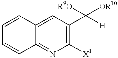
C12=NC([X1])=C(C([H])([R9O])[OR10])C=C1C=CC=C2
